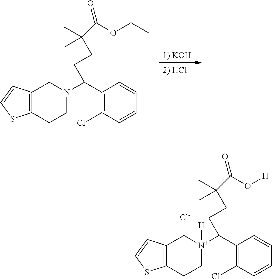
C12=C(CC[N+](C(C3=C(Cl)C=CC=C3)CCC(C)(C)C(=O)O[H])([H])C1)SC=C2.[Cl-].C12=C(CCN(C(C3=C(Cl)C=CC=C3)CCC(C)(C)C(=O)OCC)C1)SC=C2
